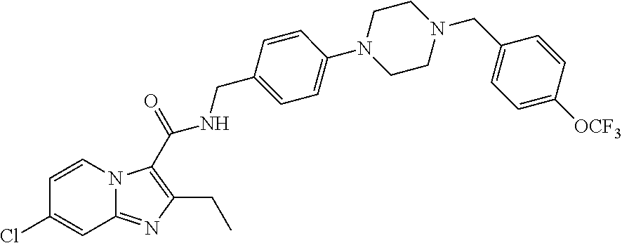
C1=CN2C(=NC(CC)=C2C(NCC2=CC=C(N3CCN(CC4=CC=C([OCF3])C=C4)CC3)C=C2)=O)C=C1Cl
